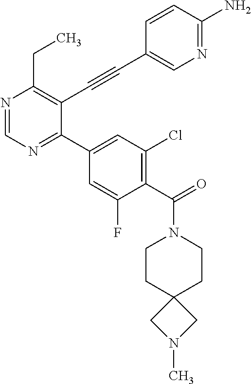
N1=CN=C(C2=CC(Cl)=C(C(=O)N3CCC4(CC3)CN(C)C4)C(F)=C2)C(C#CC2=CN=C(N)C=C2)=C1CC
